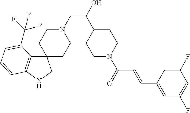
C12(C3=C(NC1)C=CC=C3C(F)(F)F)CCN(CC(O)C1CCN(C(C=CC3=CC(F)=CC(F)=C3)=O)CC1)CC2
